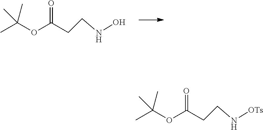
C(OC(CCNO)=O)(C)(C)C.C(OC(CCN[OTs])=O)(C)(C)C
